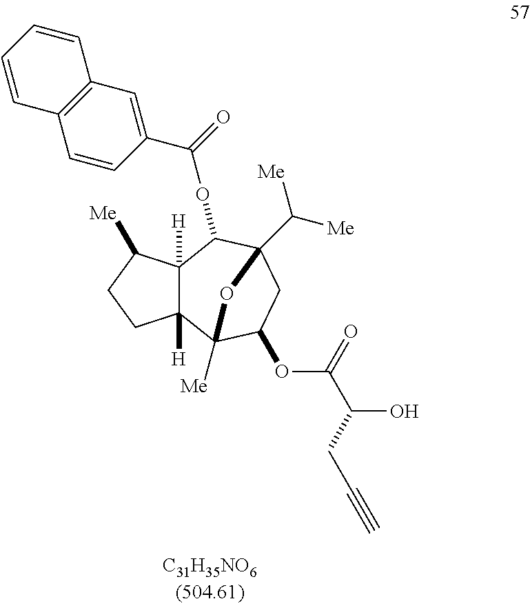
C(=O)(OC1C2([H])C([H])(C3([Me])C(OC(C(CC#C)O)=O)CC1(C([Me])[Me])O3)CCC2[Me])C1=CC2=C(C=C1)C=CC=C2
